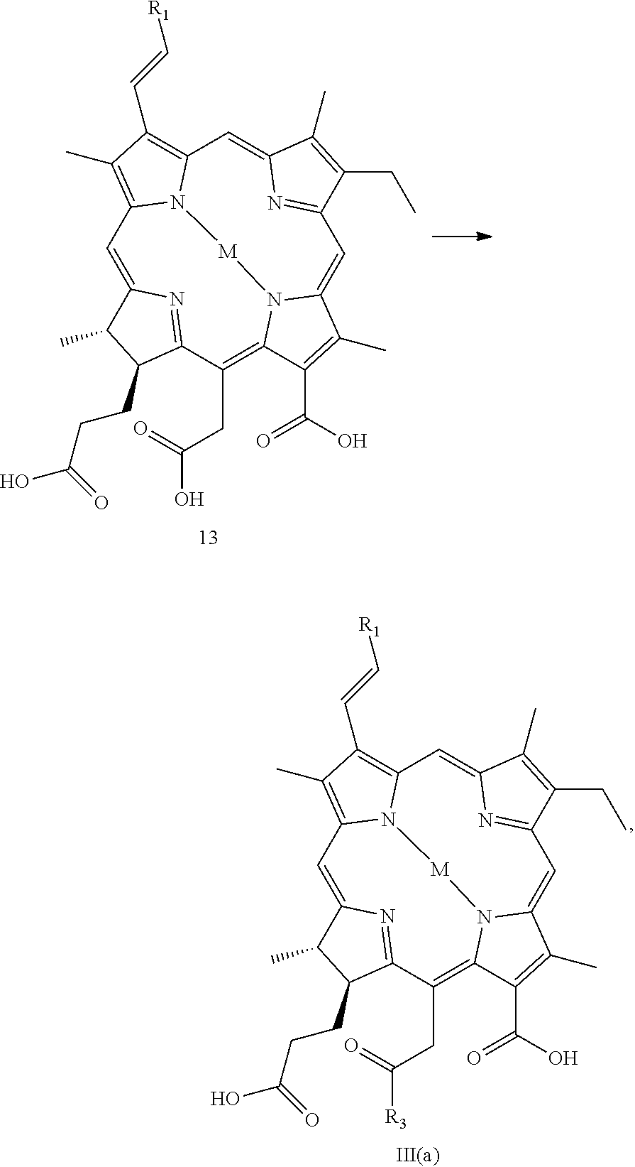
C1=C2N=C(C(CC(O)=O)=C3N4C(=CC5=NC(=CC6=C(C=C[R1])C(C)=C1N6[M]4)C(C)=C5CC)C(C)=C3C(O)=O)C(CCC(O)=O)C2C.C1=C2N=C(C(CC([R3])=O)=C3N4C(=CC5=NC(=CC6=C(C=C[R1])C(C)=C1N6[M]4)C(C)=C5CC)C(C)=C3C(O)=O)C(CCC(O)=O)C2C
